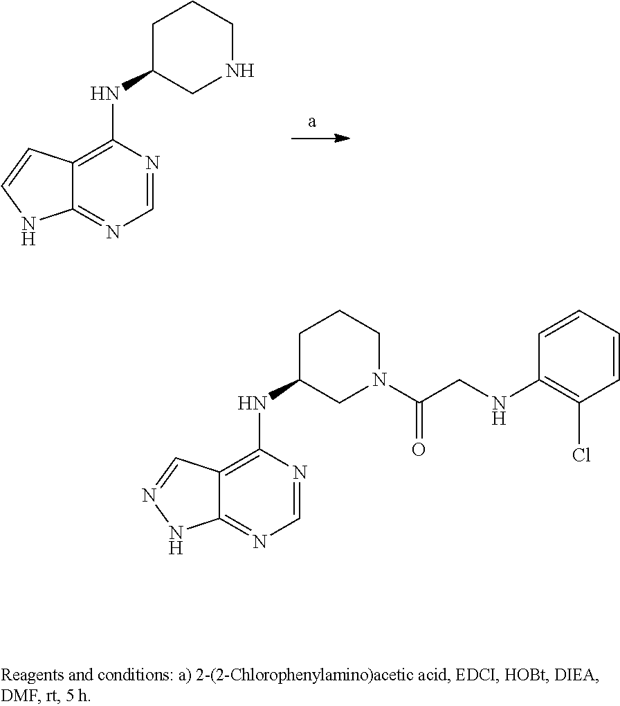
C1=NC(NC2CNCCC2)=C2C(=N1)NC=C2.C1=NC(NC2CN(C(CNC3=C(Cl)C=CC=C3)=O)CCC2)=C2C(=N1)NN=C2
